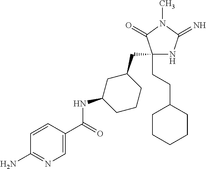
C1(CC2CC(NC(=O)C3=CN=C(N)C=C3)CCC2)(CCC2CCCCC2)NC(=N)N(C)C1=O
